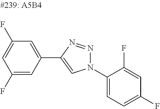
C1(F)=CC(C2=CN(C3=CC=C(F)C=C3F)N=N2)=CC(F)=C1
